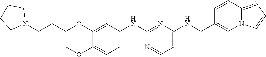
C1(NCC2=CN3C(=NC=C3)C=C2)=CC=NC(NC2=CC=C(OC)C(OCCCN3CCCC3)=C2)=N1
